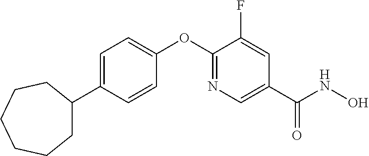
C1=C(C2CCCCCC2)C=CC(OC2=NC=C(C(NO)=O)C=C2F)=C1
